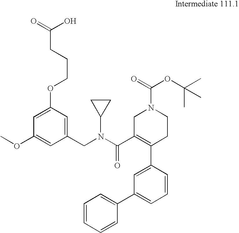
C1(CN(C2CC2)C(=O)C2=C(C3=CC(C4=CC=CC=C4)=CC=C3)CCN(C(=O)OC(C)(C)C)C2)=CC(OCCCC(=O)O)=CC(OC)=C1
